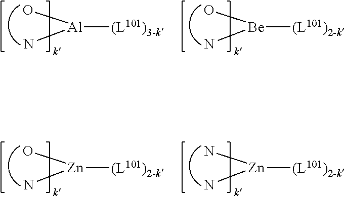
[Al]([(L101)3-k])(O)N.[Be]([(L101)2-k])(O)N.[Zn]([(L101)2-k])(O)N.[Zn]([(L101)2-k])(N)N
